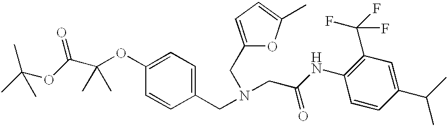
C1(CN(CC(NC2=C(C(F)(F)F)C=C(C(C)C)C=C2)=O)CC2=CC=C(C)O2)=CC=C(OC(C(OC(C)(C)C)=O)(C)C)C=C1
